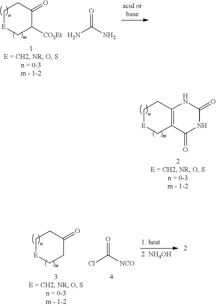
C1[E]CC([CO2Et])C(=O)C1.NC(=O)N.C1[E]CC2=C(C1)NC(=O)NC2=O.C1[E]CCC(=O)C1.ClC(=O)[NCO]
